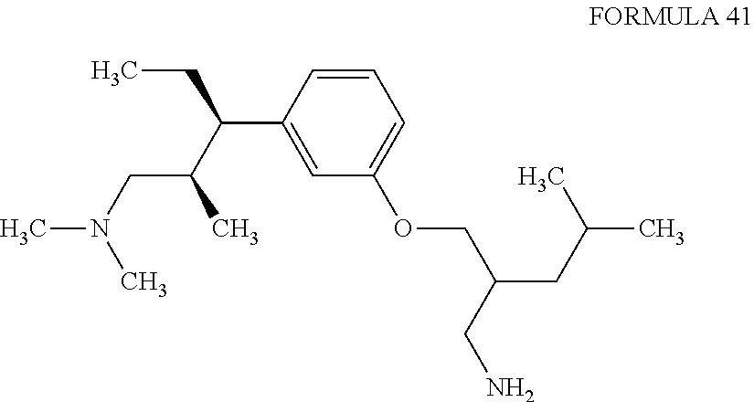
C1=CC(C(CC)C(C)CN(C)C)=CC(OCC(CC(C)C)CN)=C1
